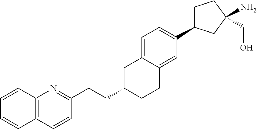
C1=C2C(=CC(C3CCC(N)(CO)C3)=C1)CCC(CCC1=NC3=C(C=C1)C=CC=C3)C2
